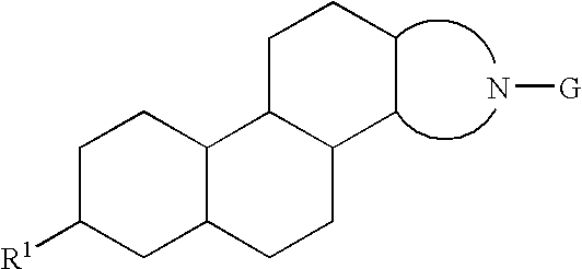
N[G].C1([R1])CC2C(C3C(CC2)CCCC3)CC1
